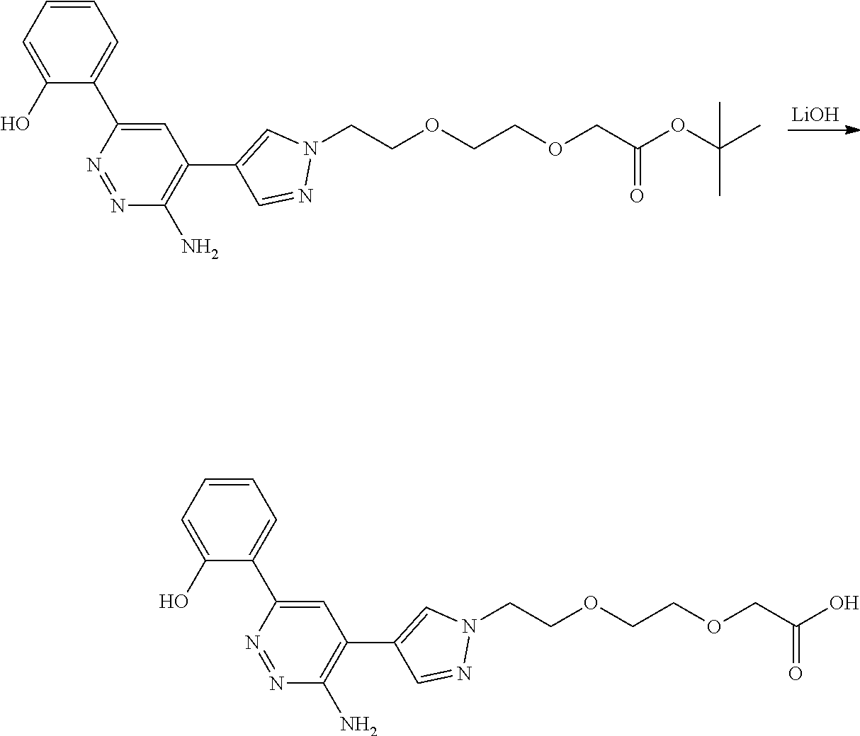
[LiOH].N1(CCOCCOCC(OC(C)(C)C)=O)C=C(C2=C(N)N=NC(C3=CC=CC=C3O)=C2)C=N1.N1(CCOCCOCC(O)=O)C=C(C2=C(N)N=NC(C3=CC=CC=C3O)=C2)C=N1
